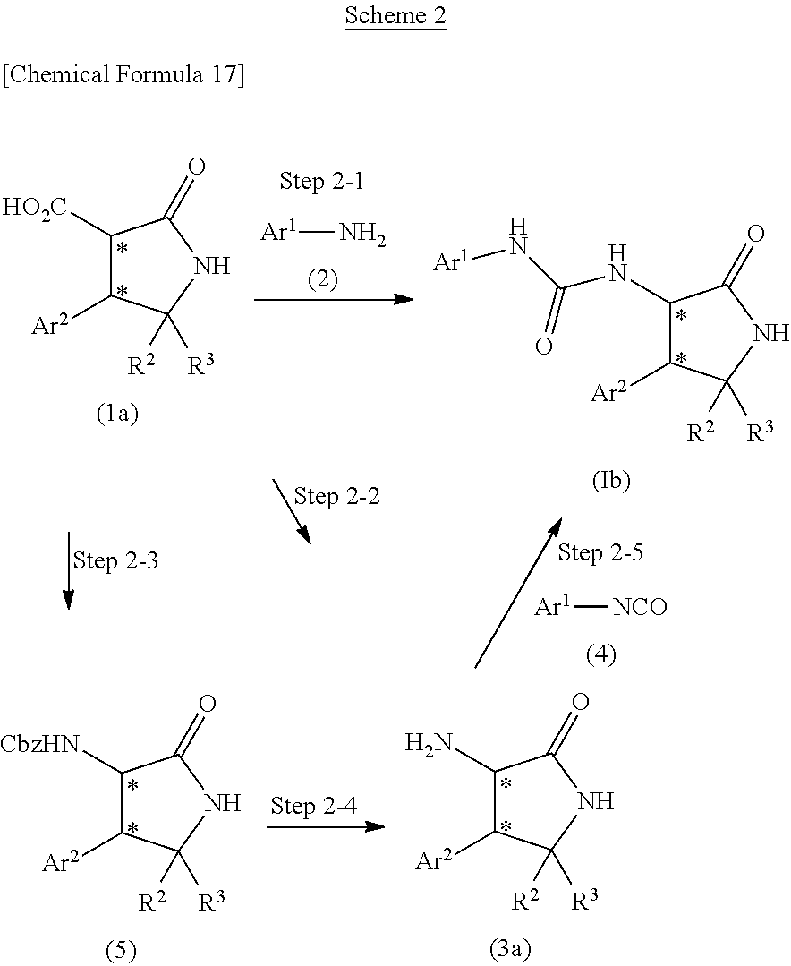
C1(N)C([Ar2])C([R2])([R3])NC1=O.C1([CbzHN])C([Ar2])C([R2])([R3])NC1=O.C1(NC(N[Ar1])=O)C([Ar2])C([R2])([R3])NC1=O.C1([HO2C])C([Ar2])C([R2])([R3])NC1=O.[Ar1]N.[Ar1][NCO]
